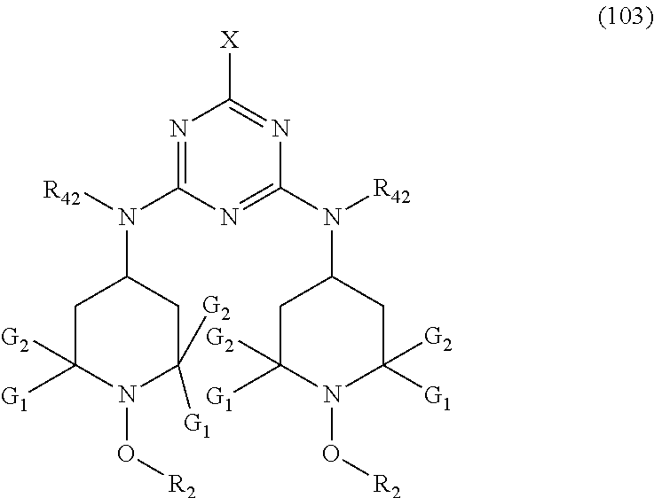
N1=C(N(C2CC([G2])([G1])N(O[R2])C([G2])([G1])C2)[R42])N=C(N(C2CC([G2])([G1])N(O[R2])C([G2])([G1])C2)[R42])N=C1[X]
